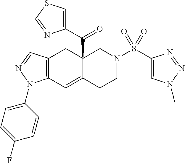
C12=C(C=NN1C1=CC=C(F)C=C1)CC1(C(C3=CSC=N3)=O)C(=C2)CCN(S(C2=CN(C)N=N2)(=O)=O)C1
